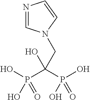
OP(C(P(O)(O)=O)(O)CN1C=NC=C1)(O)=O
